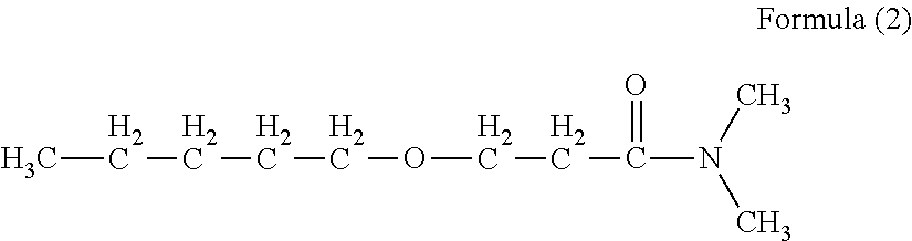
C(CC)CCOCCC(N(C)C)=O
